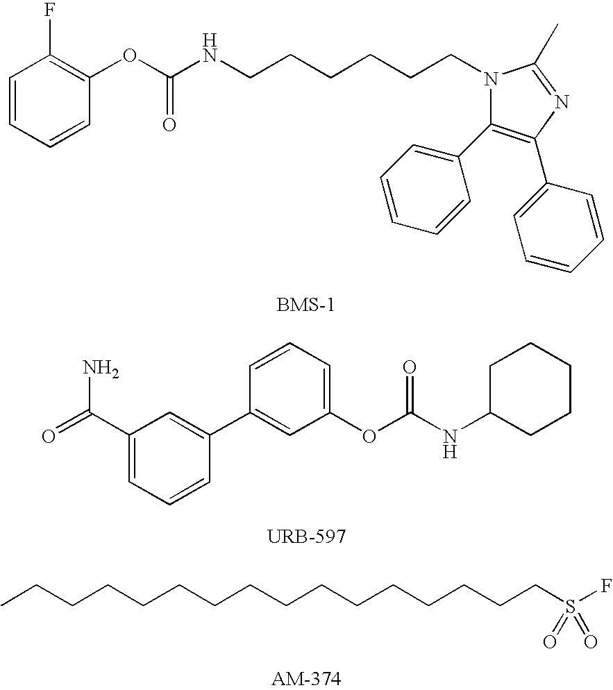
C1=CC=CC(OC(NCCCCCCN2C(C3=CC=CC=C3)=C(C3=CC=CC=C3)N=C2C)=O)=C1F.C1(C(=O)N)=CC=CC(C2=CC(OC(NC3CCCCC3)=O)=CC=C2)=C1.CCCCCCCCCCCCCCCCS(F)(=O)=O
